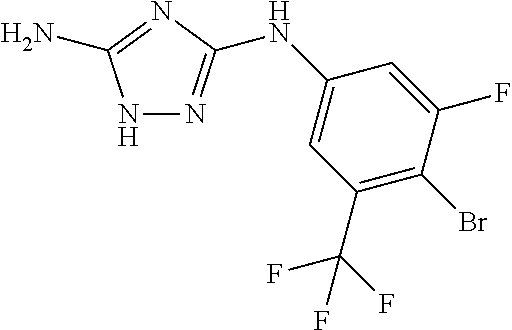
N1N=C(NC2=CC(C(F)(F)F)=C(Br)C(F)=C2)N=C1N
